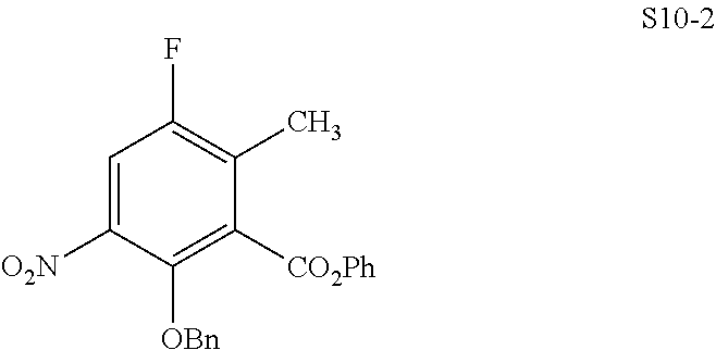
C1=C([O2N])C([OBn])=C([CO2Ph])C(C)=C1F
